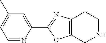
C1=C(C)C=C(C2=NC3=C(O2)CNCC3)N=C1
